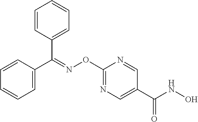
O(C1=NC=C(C(NO)=O)C=N1)N=C(C1=CC=CC=C1)C1=CC=CC=C1
